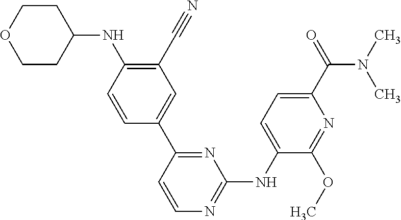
C1(C#N)=C(NC2CCOCC2)C=CC(C2=NC(NC3=CC=C(C(N(C)C)=O)N=C3OC)=NC=C2)=C1
